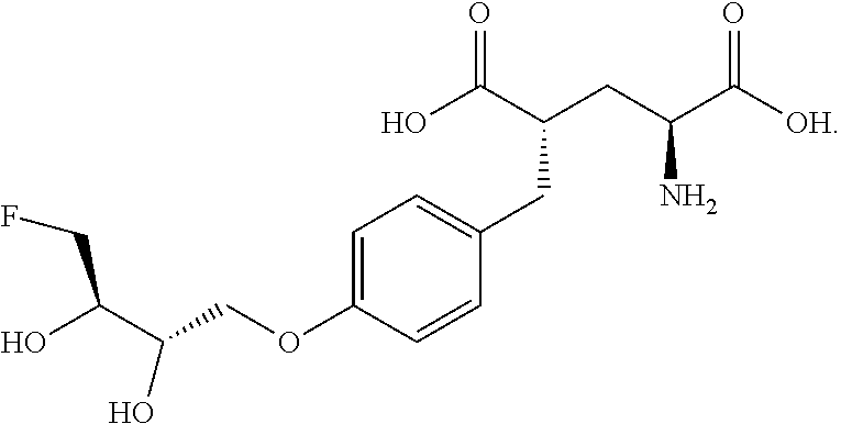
C1=C(OCC(C(O)CF)O)C=CC(CC(CC(C([OH])=O)N)C(O)=O)=C1
